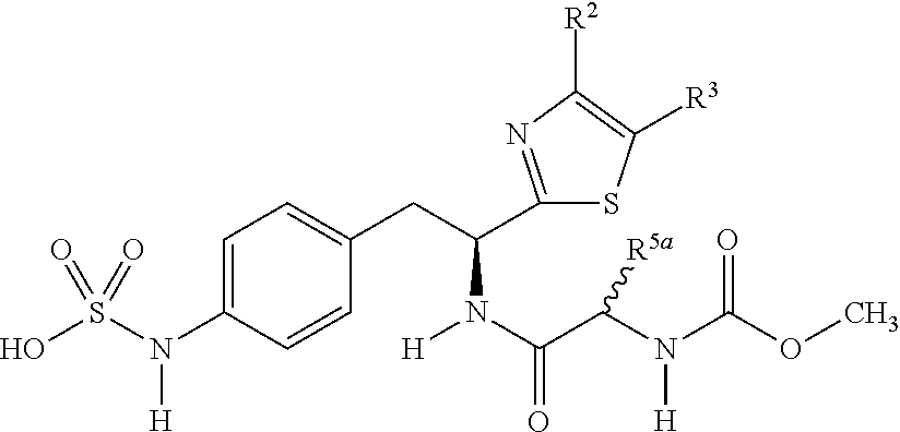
C1=C(N(S(O)(=O)=O)[H])C=CC(CC(C2=NC([R2])=C([R3])S2)N(C(C(N(C(OC)=O)[H])[R5a])=O)[H])=C1
